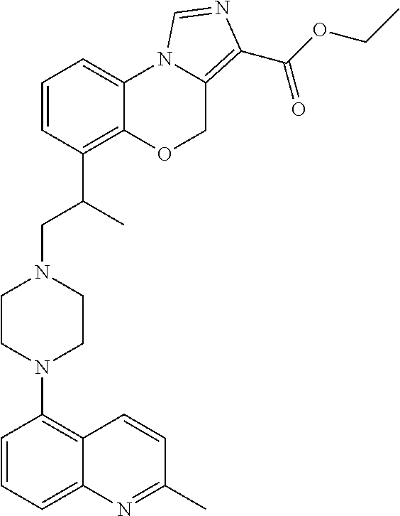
C1=CC=C2C(=C1N1CCN(CC(C3=C4C(=CC=C3)N3C(=C(C(OCC)=O)N=C3)CO4)C)CC1)C=CC(C)=N2
